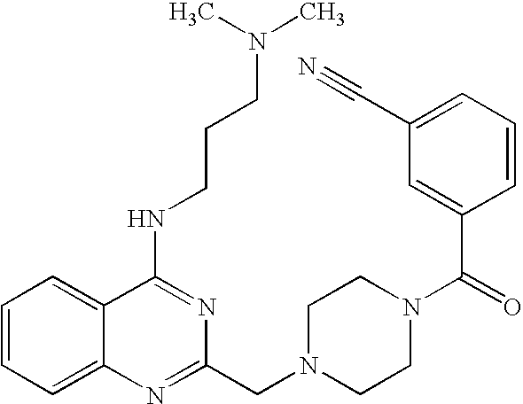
C1=CC=C2C(=C1)C(NCCCN(C)C)=NC(CN1CCN(C(=O)C3=CC(C#N)=CC=C3)CC1)=N2
